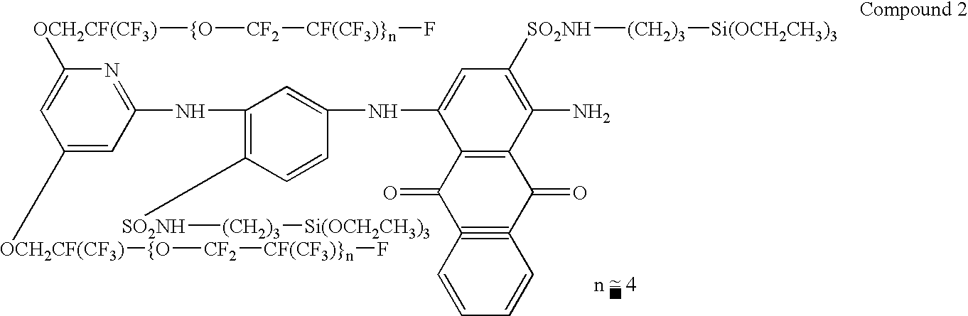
C1([OCH2CF(CF3)][{O][CF2][CF(CF3)}n]F)=CC(NC2=C([SO2NH][(CH2)3][Si(OCH2CH3)3])C=CC(NC3=CC([SO2NH][(CH2)3][Si(OCH2CH3)3])=C(N)C4=C3C(=O)C3#C(C4=O)C=CC=C3)=C2)=NC([OCH2CF(CF3)][{O][CF2][CF(CF3)}n]F)=C1
